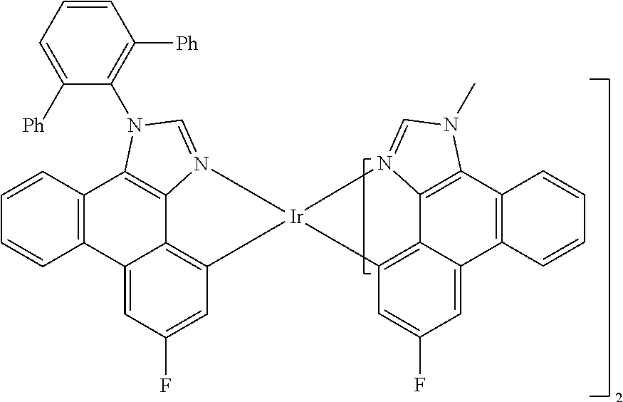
C1=CC2=C(C=C1)C1=C3C4=C(C=C(F)C=C24)[Ir]2(C4=C5C(=CC(F)=C4)C4=C(C=CC=C4)C4=C5N2=CN4C2=C([Ph])C=CC=C2[Ph])N3=CN1C
